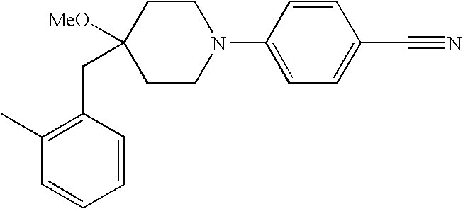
C1=CC(CC2([MeO])CCN(C3=CC=C(C#N)C=C3)CC2)=C(C)C=C1
